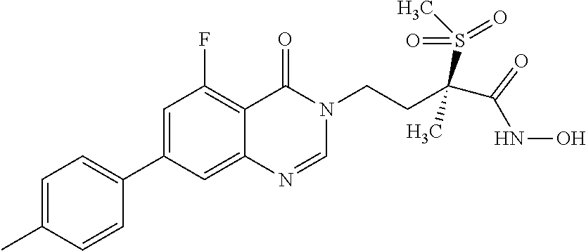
C1=C(C)C=CC(C2=CC(F)=C3C(=C2)N=CN(CCC(S(C)(=O)=O)(C)C(NO)=O)C3=O)=C1
